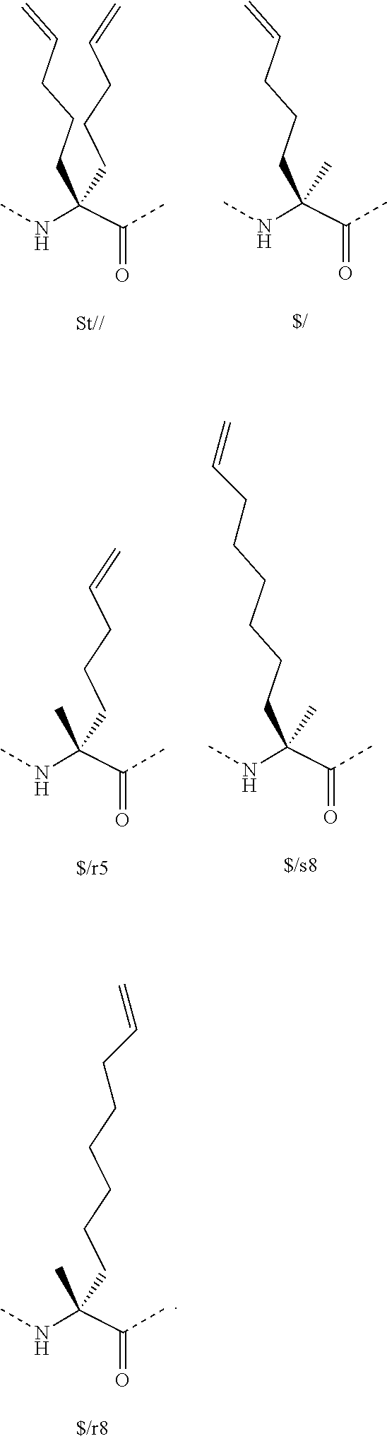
CNC(C(C)=O)(CCCC=C)CCCC=C.CNC(C(C)=O)(C)CCCC=C.CNC(C(C)=O)(C)CCCCCCC=C.CNC(C(C)=O)(CCCC=C)C.CNC(C(C)=O)(CCCCCCC=C)C
